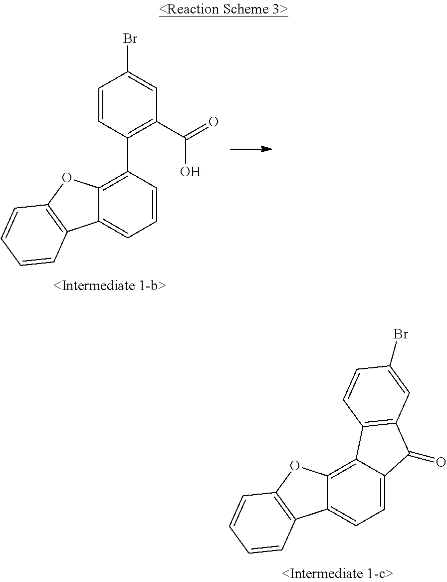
C1=CC(C2=C3C(=CC=C2)C2=C(O3)C=CC=C2)=C(C(=O)O)C=C1Br.C12=CC=C3C(=C1C1=C(C2=O)C=C(Br)C=C1)OC1=C3C=CC=C1
